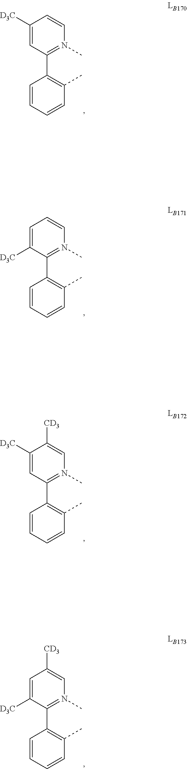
C1=CC=CC(C)=C1C1=N(C)C=CC([D3C])=C1.C1=CC=CC(C)=C1C1=N(C)C=CC=C1[D3C].C1=CC=CC(C)=C1C1=N(C)C=C([CD3])C([D3C])=C1.C1=CC=CC(C)=C1C1=N(C)C=C([CD3])C=C1[D3C]
